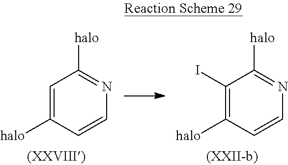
C1=C([halo])C=CN=C1[halo].C1(I)=C([halo])C=CN=C1[halo]
